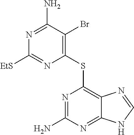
C1(SC2=C3C(=NC(N)=N2)NC=N3)=C(Br)C(N)=NC([EtS])=N1
